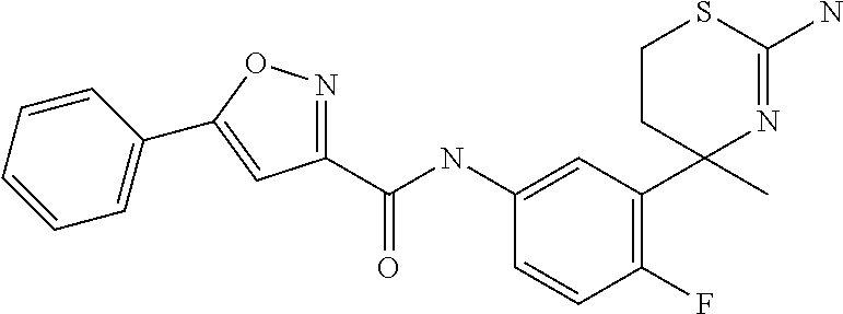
C1(C(NC2=CC(C3(C)N=C(N)SCC3)=C(F)C=C2)=O)=NOC(C2=CC=CC=C2)=C1
